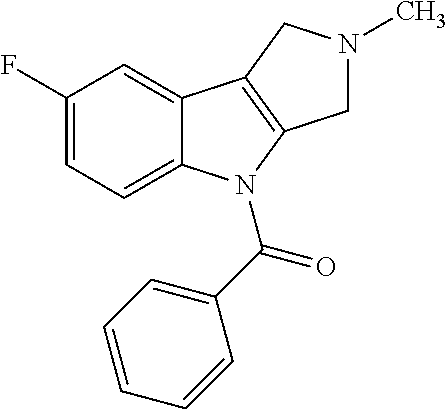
C1(F)=CC=C2C(=C1)C1=C(N2C(C2=CC=CC=C2)=O)CN(C)C1
